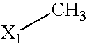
[X1]C
